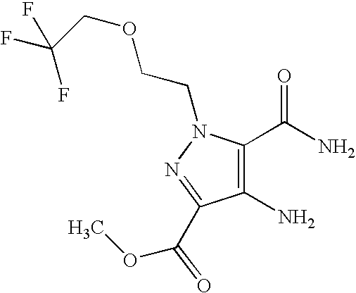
C1(N)=C(C(N)=O)N(CCOCC(F)(F)F)N=C1C(OC)=O
